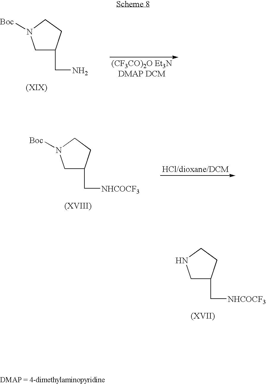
C1C(C[NHCOCF3])CCN1.C1C(CN)CCN1[Boc].C1C(C[NHCOCF3])CCN1[Boc]
